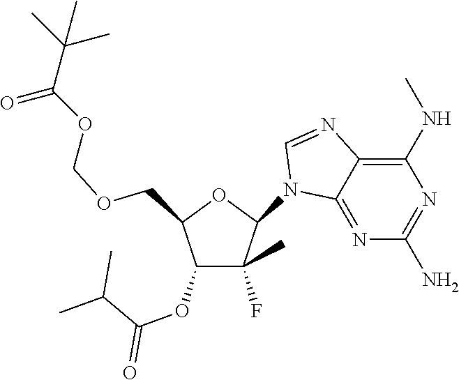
C1(N2C3=NC(N)=NC(NC)=C3N=C2)C(F)(C)C(OC(C(C)C)=O)C(COCOC(=O)C(C)(C)C)O1
